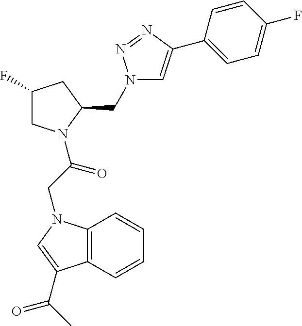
C1(F)CN(C(CN2C3=C(C=CC=C3)C(C(C)=O)=C2)=O)C(CN2C=C(C3=CC=C(F)C=C3)N=N2)C1
